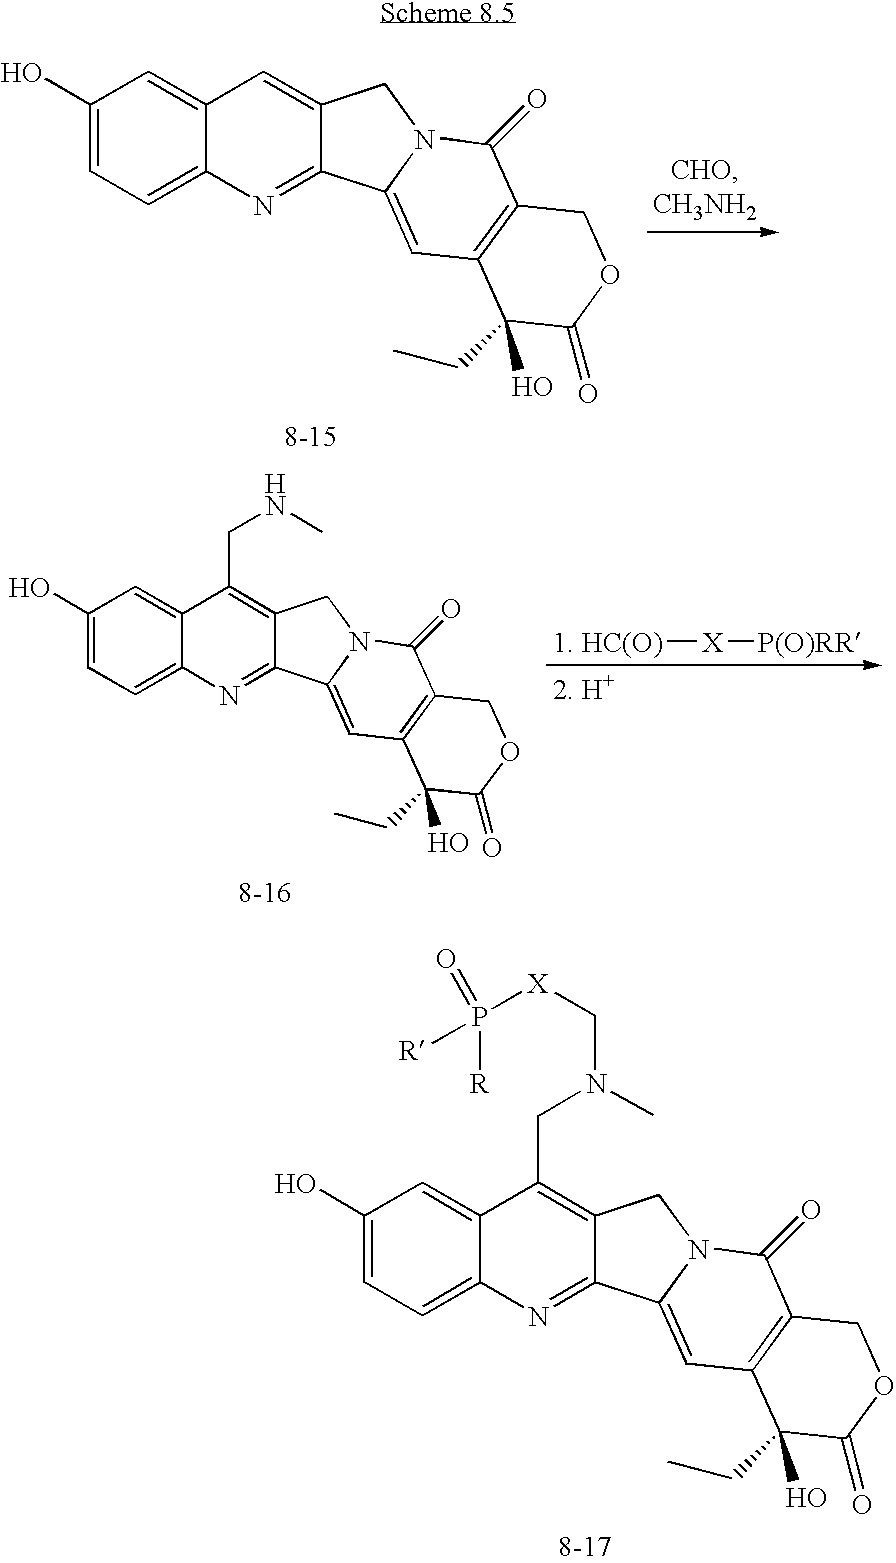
C1(O)=CC=C2C(=C1)C=C1C(=N2)C2=CC3=C(C(=O)N2C1)COC(=O)C3(CC)O.C1(O)=CC=C2C(=C1)C(CNC)=C1C(=N2)C2=CC3=C(C(=O)N2C1)COC(=O)C3(CC)O.[1. HC(O)][X][P(O)RR].C1(O)=CC=C2C(=C1)C(CN(C)C[X]P([R])(=O)[R])=C1C(=N2)C2=CC3=C(C(=O)N2C1)COC(=O)C3(CC)O
